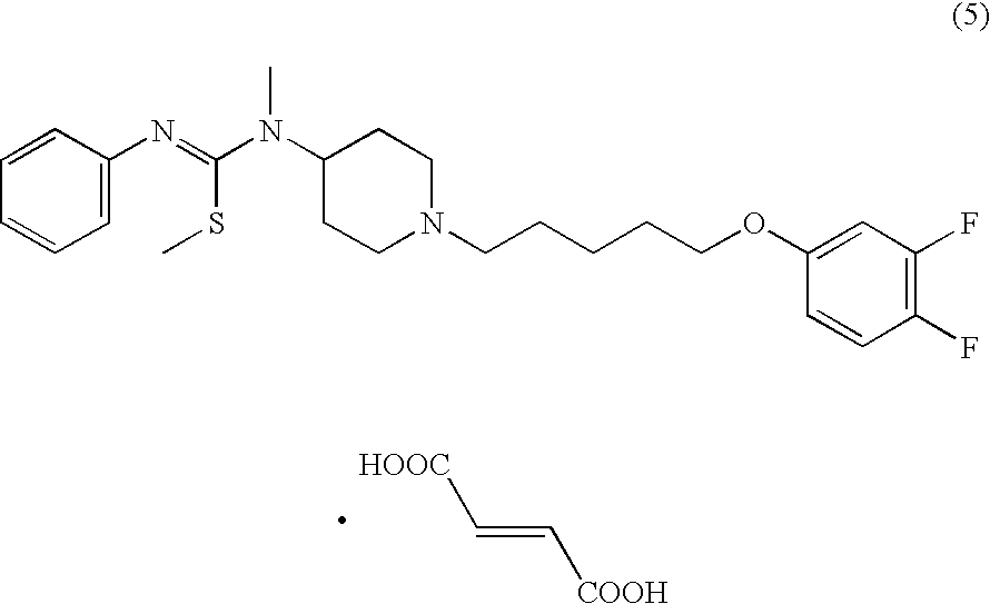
C1(N(C(=NC2=CC=CC=C2)SC)C)CCN(CCCCCOC2=CC(F)=C(F)C=C2)CC1.[HOOC]C=C[COOH]
